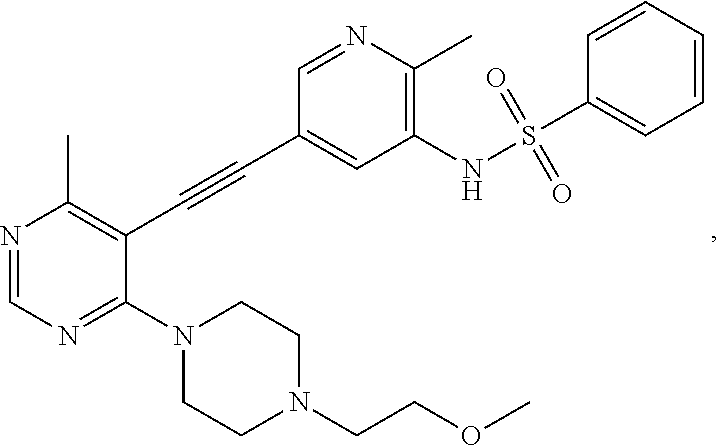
N1=CN=C(N2CCN(CCOC)CC2)C(C#CC2=CC(NS(=O)(=O)C3=CC=CC=C3)=C(C)N=C2)=C1C
